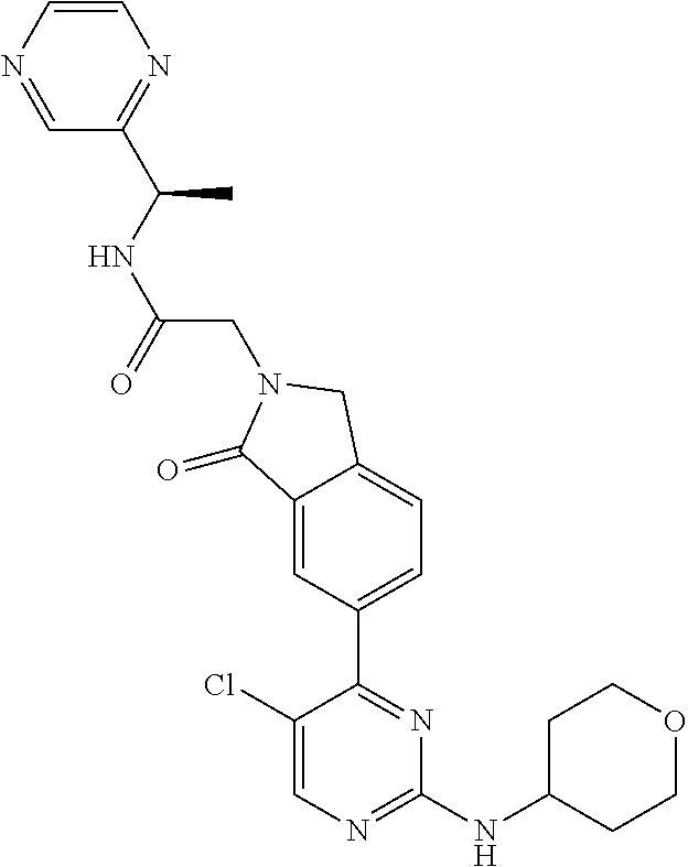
C1(Cl)=CN=C(NC2CCOCC2)N=C1C1=CC=C2C(=C1)C(=O)N(CC(NC(C)C1=NC=CN=C1)=O)C2
